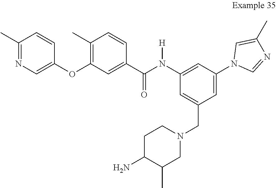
C1=C(CN2CCC(N)C(C)C2)C=C(N2C=NC(C)=C2)C=C1N(C(C1=CC(OC2=CN=C(C)C=C2)=C(C)C=C1)=O)[H]
